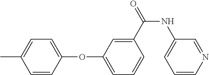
C1(C(=O)NC2=CC=CN=C2)=CC(OC2=CC=C(C)C=C2)=CC=C1
